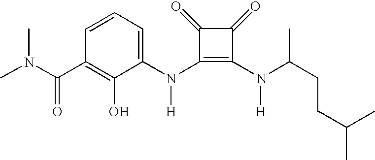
C(C1=C(O)C(N(C2=C(N([H])C(CCC(C)C)C)C(=O)C2=O)[H])=CC=C1)(=O)N(C)C
